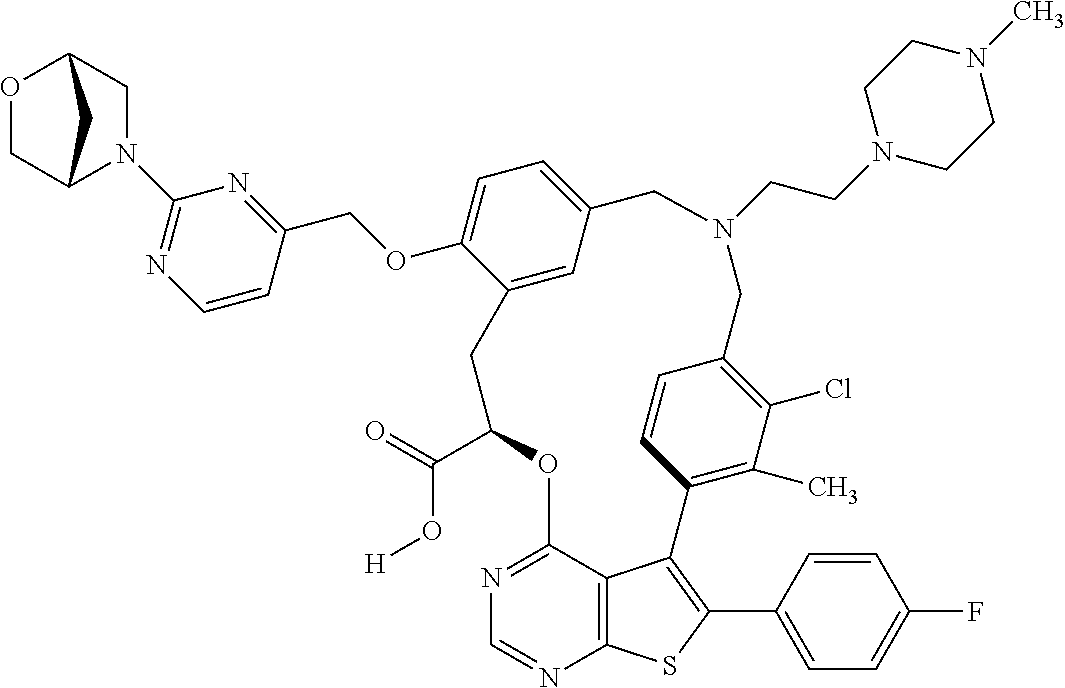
C1(C(=O)O[H])OC2=NC=NC3=C2C(=C(C2=CC=C(F)C=C2)S3)C2=C(C)C(Cl)=C(C=C2)CN(CCN2CCN(C)CC2)CC2=CC=C(OCC3=NC(N4CC5OCC4C5)=NC=C3)C(=C2)C1
